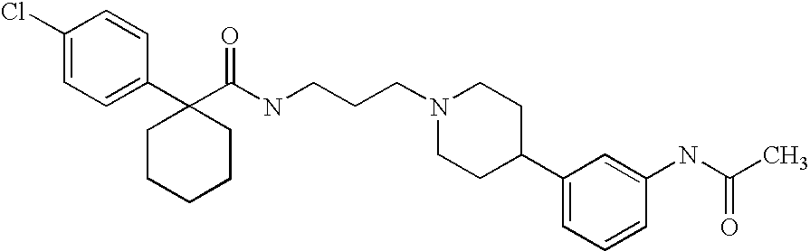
C1(Cl)=CC=C(C2(C(NCCCN3CCC(C4=CC=CC(NC(C)=O)=C4)CC3)=O)CCCCC2)C=C1
